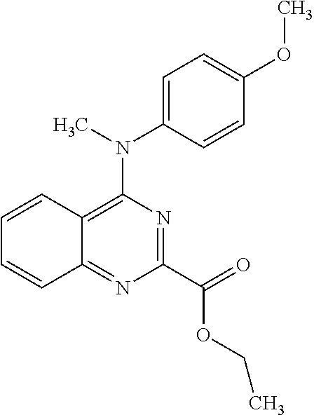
C12=C(N(C3=CC=C(OC)C=C3)C)N=C(C(OCC)=O)N=C1C=CC=C2
